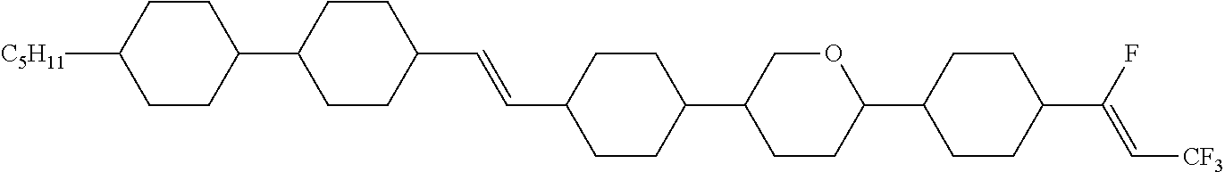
C1CC(C2CCC(C=CC3CCC(C4COC(C5CCC(C(F)=C[CF3])CC5)CC4)CC3)CC2)CCC1[C5H11]
